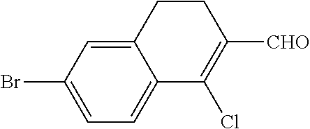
C12=CC(Br)=CC=C1C(Cl)=C([CHO])CC2
